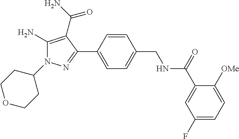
C1(N2C(N)=C(C(N)=O)C(C3=CC=C(CNC(C4=CC(F)=CC=C4[OMe])=O)C=C3)=N2)CCOCC1
